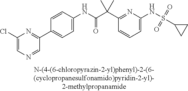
C1(NC(=O)C(C2=NC(NS(C3CC3)(=O)=O)=CC=C2)(C)C)=CC=C(C2=NC(Cl)=CN=C2)C=C1
